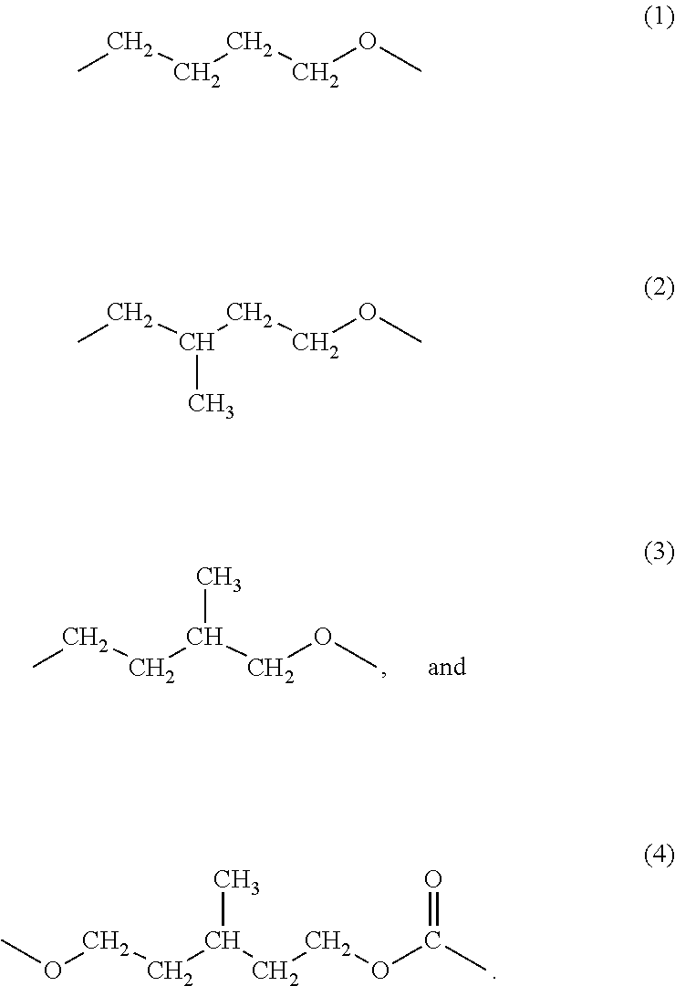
O(CCC(CCOC(C)=O)C)C.CCCC(COC)C.CCCCCOC.CCC(CCOC)C
